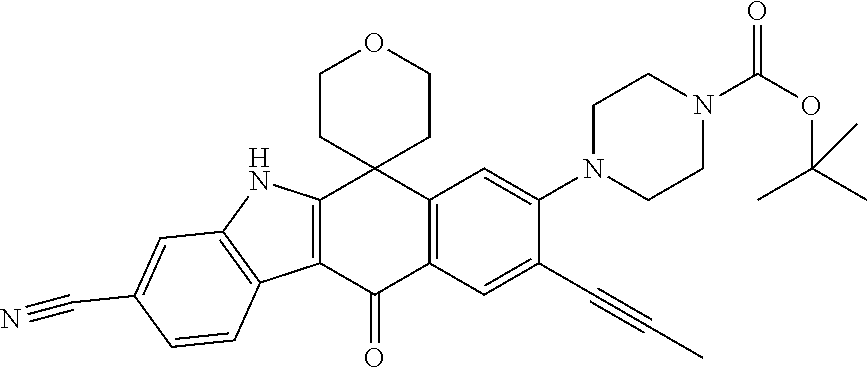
C12=C(C=C(C#CC)C(N3CCN(C(OC(C)(C)C)=O)CC3)=C1)C(=O)C1=C(C23CCOCC3)NC2=C1C=CC(C#N)=C2
